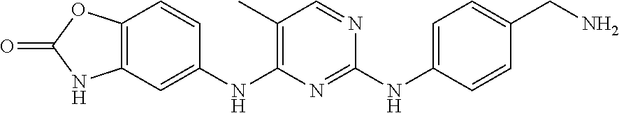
C1(C)=C(NC2=CC3=C(OC(=O)N3)C=C2)N=C(NC2=CC=C(CN)C=C2)N=C1
